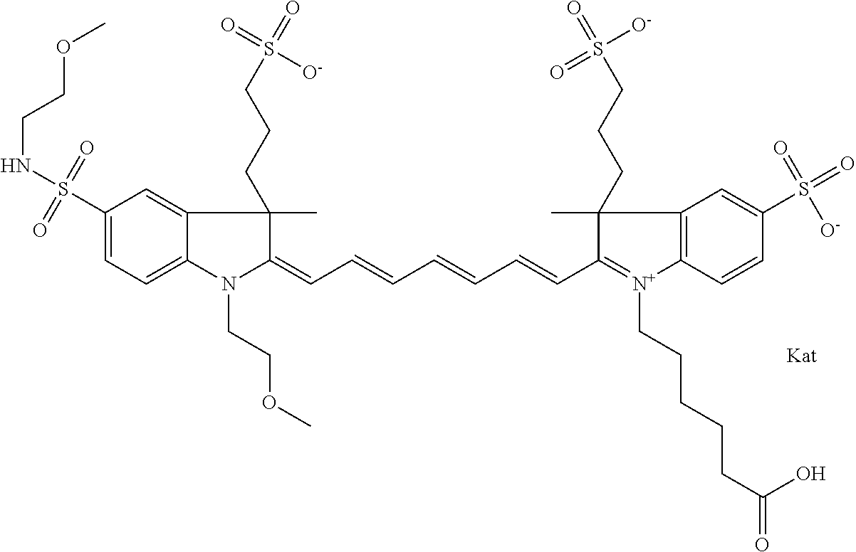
C1(S(=O)(NCCOC)=O)=CC=C2C(=C1)C(C)(CCCS(=O)(=O)[O-])C(=CC=CC=CC=CC1=[N+](CCCCCC(=O)O)C3=C(C1(C)CCCS(=O)(=O)[O-])C=C(S(=O)(=O)[O-])C=C3)N2CCOC
